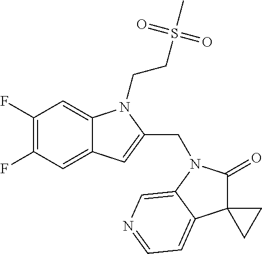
C1(F)=C(F)C=C2C(=C1)N(CCS(C)(=O)=O)C(CN1C(=O)C3(C4=CC=NC=C14)CC3)=C2
